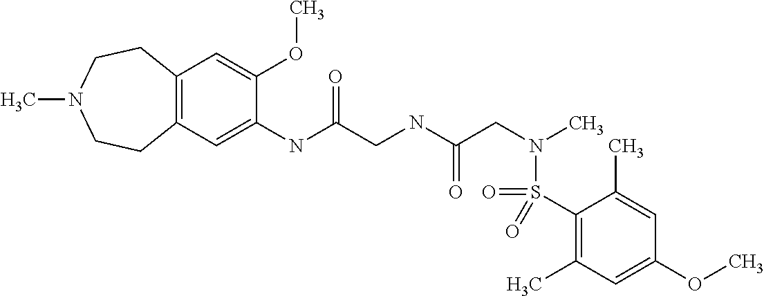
C1(NC(CNC(CN(C)S(=O)(C2=C(C)C=C(OC)C=C2C)=O)=O)=O)=CC2=C(C=C1OC)CCN(C)CC2
